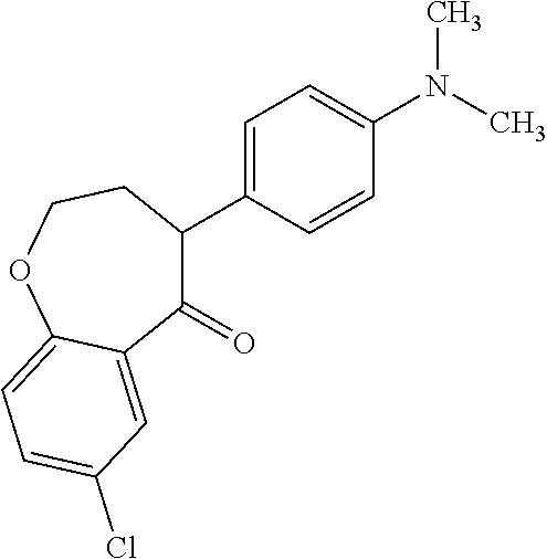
C1(=O)C(C2=CC=C(N(C)C)C=C2)CCOC2=CC=C(Cl)C=C12
